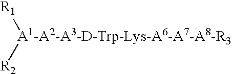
[A1-A2-A3-D-Trp-Lys-A6-A7-A8-R3]([R2])[R1]
